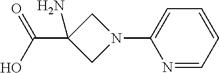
N1(C2=CC=CC=N2)CC(C(O)=O)(N)C1
